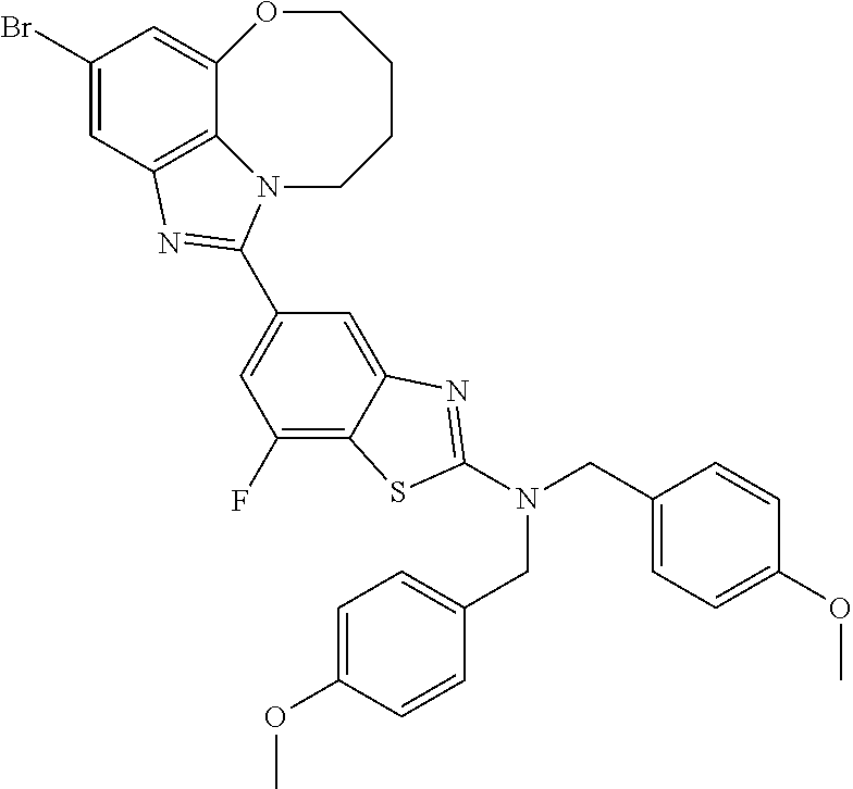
C1(F)=C2C(=CC(C3=NC4=C5C(=CC(Br)=C4)OCCCCN53)=C1)N=C(N(CC1=CC=C(OC)C=C1)CC1=CC=C(OC)C=C1)S2
